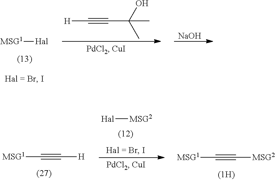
[MSG1][Hal].C(#CC(C)(O)C)[H].[NaOH].C(#C[H])[MSG1].[Hal][MSG2].[MSG1]C#C[MSG2]
